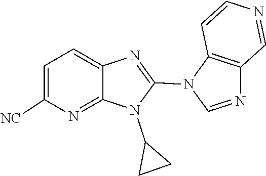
N1(C2=NC3=CC=C([NC])N=C3N2C2CC2)C=NC2=C1C=CN=C2
